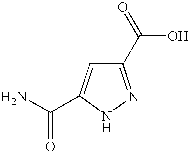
C1(C(=O)O)=NNC(C(N)=O)=C1
